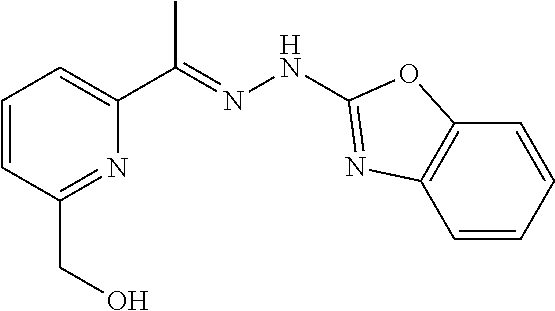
C1(CO)=NC(C(=NNC2=NC3=C(C=CC=C3)O2)C)=CC=C1
